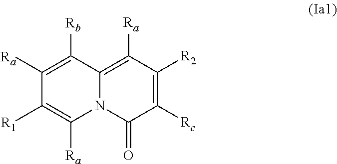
C1([Rc])=C([R2])C([Ra])=C2N(C1=O)C([Ra])=C([R1])C([Ra])=C2[Rb]
